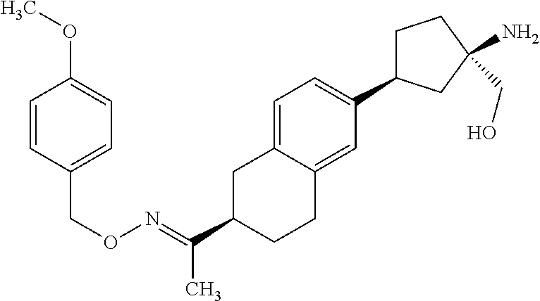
C1C(C(=NOCC2=CC=C(OC)C=C2)C)CCC2=CC(C3CCC(CO)(N)C3)=CC=C12
